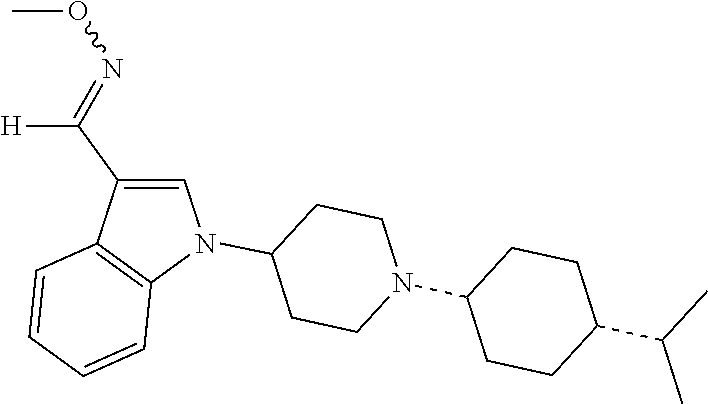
N1(C2CCN(C3CCC(C(C)C)CC3)CC2)C=C(C([H])=NOC)C2=C1C=CC=C2
